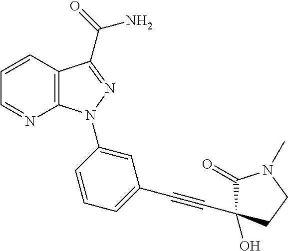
C1=CC2=C(N=C1)N(C1=CC(C#CC3(O)C(=O)N(C)CC3)=CC=C1)N=C2C(=O)N
